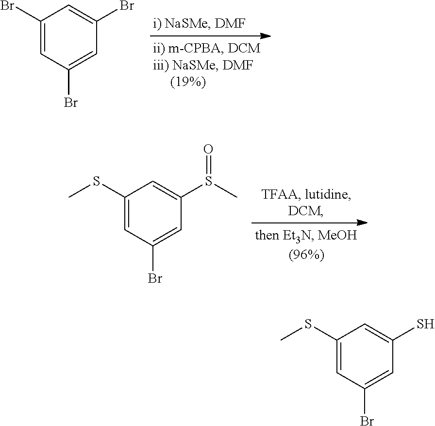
C1(Br)=CC(Br)=CC(Br)=C1.C1(SC)=CC(Br)=CC(S(C)=O)=C1.C1(SC)=CC(Br)=CC(S)=C1
